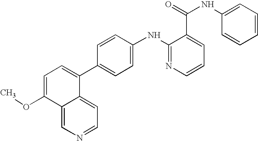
C12=CN=CC=C1C(C1=CC=C(NC3=NC=CC=C3C(=O)NC3=CC=CC=C3)C=C1)=CC=C2OC
